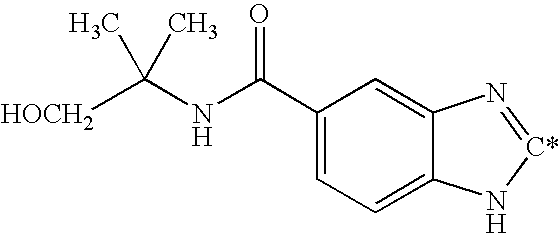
C1(C(=O)NC([HOCH2])(C)C)=CC=C2C(=C1)N=[C*]N2
